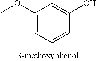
C1(OC)=CC=CC(O)=C1
